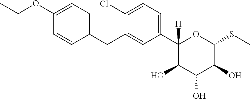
O(CC)C1=CC=C(CC2=CC(C3([H])C(O)C(O)C(O)C(SC)O3)=CC=C2Cl)C=C1
